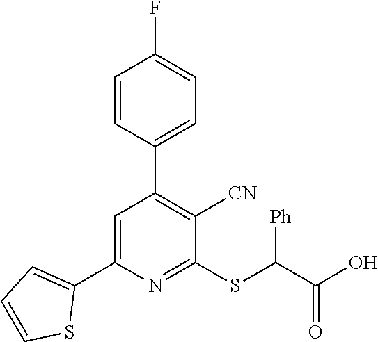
C1(C2=CC=CS2)=CC(C2=CC=C(F)C=C2)=C([CN])C(SC([Ph])C(O)=O)=N1
